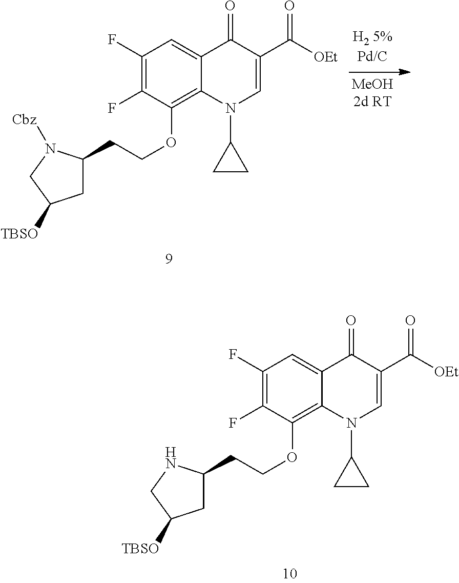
C1(F)=C(F)C(OCCC2CC([TBSO])CN2)=C2C(=C1)C(=O)C(C([OEt])=O)=CN2C1CC1.C1(F)=C(F)C(OCCC2CC([TBSO])CN2[Cbz])=C2C(=C1)C(=O)C(C([OEt])=O)=CN2C1CC1
